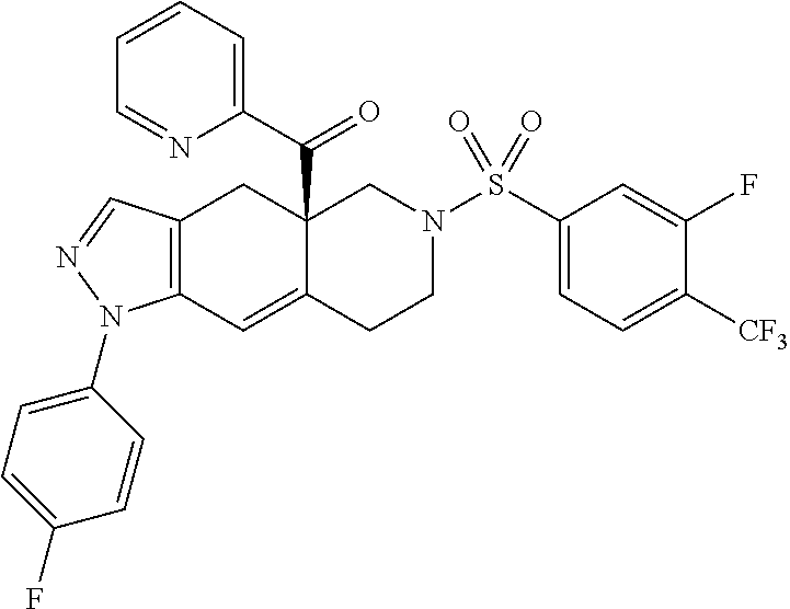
C1(N2C3=C(CC4(C(C5=CC=CC=N5)=O)C(=C3)CCN(S(C3=CC=C([CF3])C(F)=C3)(=O)=O)C4)C=N2)=CC=C(F)C=C1
